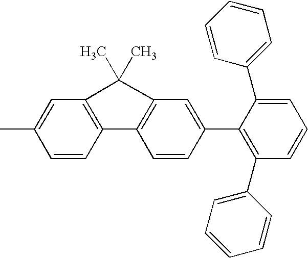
C1=C(C)C=CC2=C1C(C)(C)C1=C2C=CC(C2=C(C3=CC=CC=C3)C=CC=C2C2=CC=CC=C2)=C1
